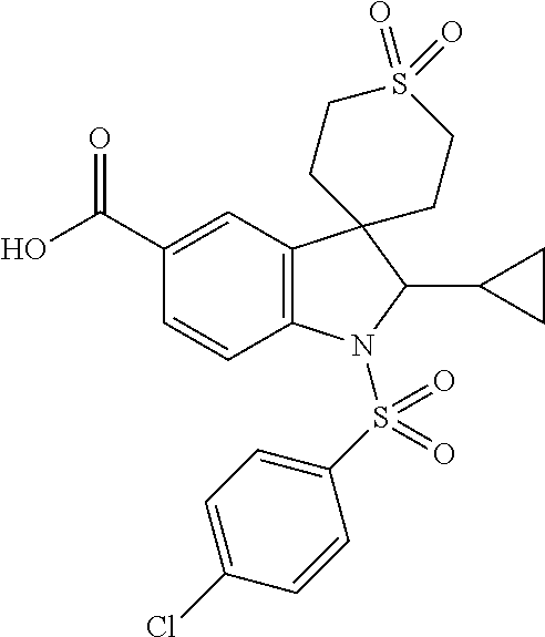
C12=C(C=C(C(O)=O)C=C1)C1(C(C3CC3)N2S(C2=CC=C(Cl)C=C2)(=O)=O)CCS(=O)(=O)CC1
